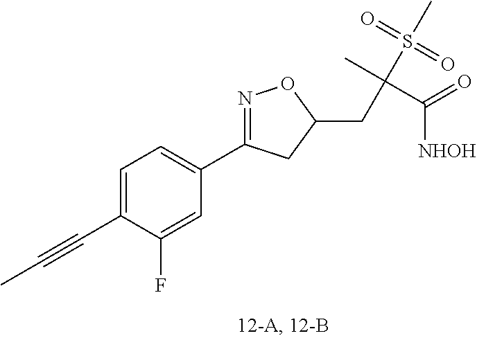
C(C(C)(S(=O)(C)=O)C(=O)[NHOH])C1ON=C(C2=CC=C(C#CC)C(F)=C2)C1
